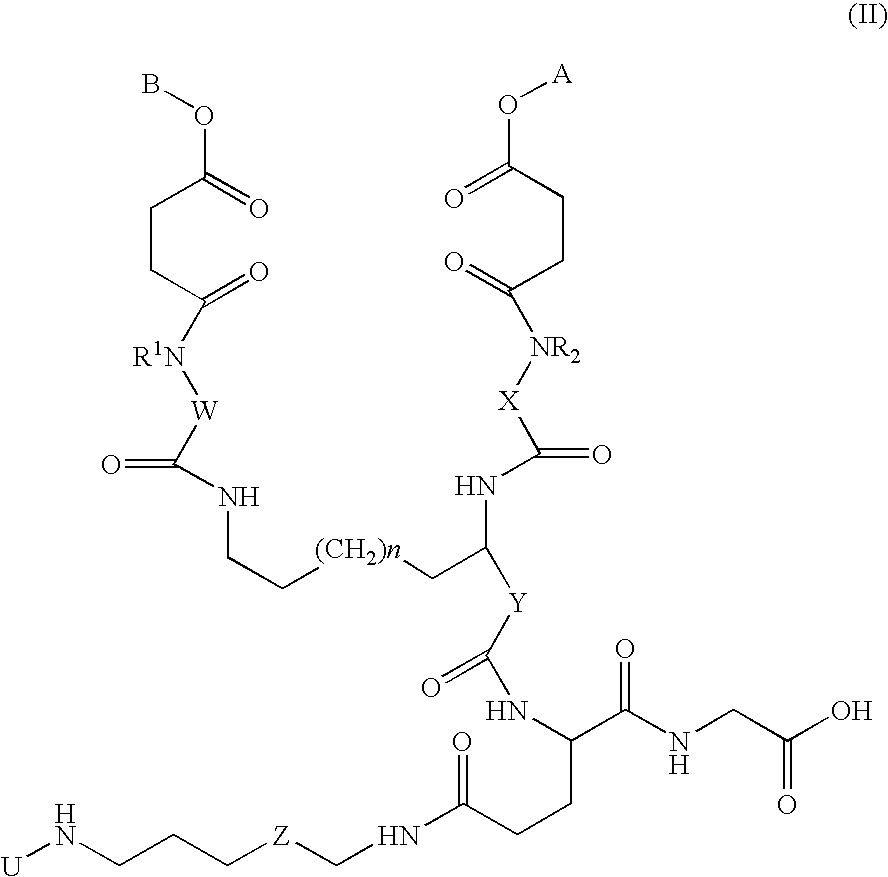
BOC(CCC(=O)[R1N][W]C(NCC[(CH2)n]CC([Y]C(NC(C(NCC(O)=O)=O)CCC(NC[Z]CCCN[U])=O)=O)NC([X][NR2]C(=O)CCC(=O)O[A])=O)=O)=O
